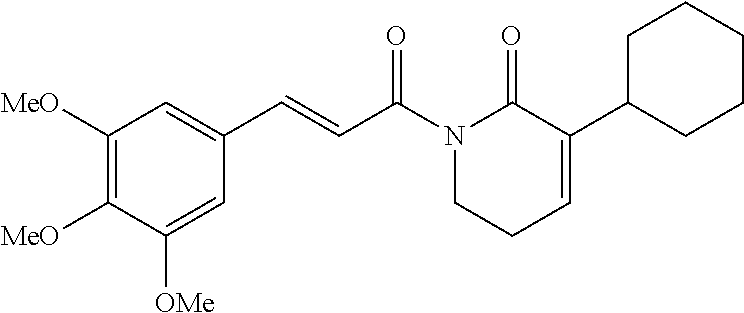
C1([MeO])=C([MeO])C([OMe])=CC(C=CC(N2CCC=C(C3CCCCC3)C2=O)=O)=C1
